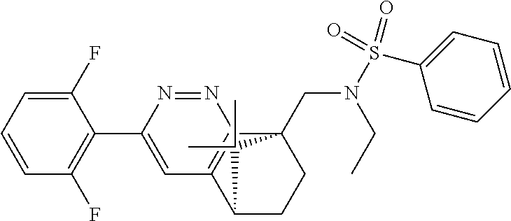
C1(F)=CC=CC(F)=C1C1=CC2=C(N=N1)C1(CN(S(C3=CC=CC=C3)(=O)=O)CC)CCC2C1(C)C
